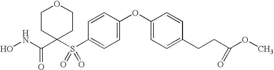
N(C(=O)C1(S(C2=CC=C(OC3=CC=C(CCC(OC)=O)C=C3)C=C2)(=O)=O)CCOCC1)O
